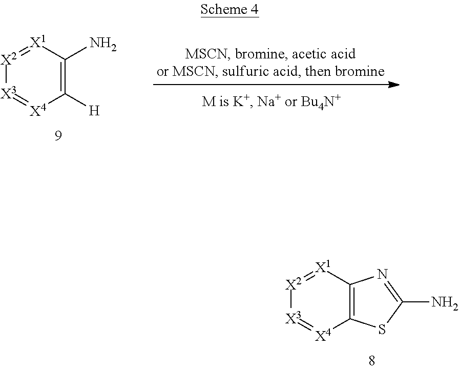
[X2]1=[X1]C2=C([X4]=[X3]1)SC(N)=N2.[X2]1=[X1]C(N)=C([H])[X4]=[X3]1
